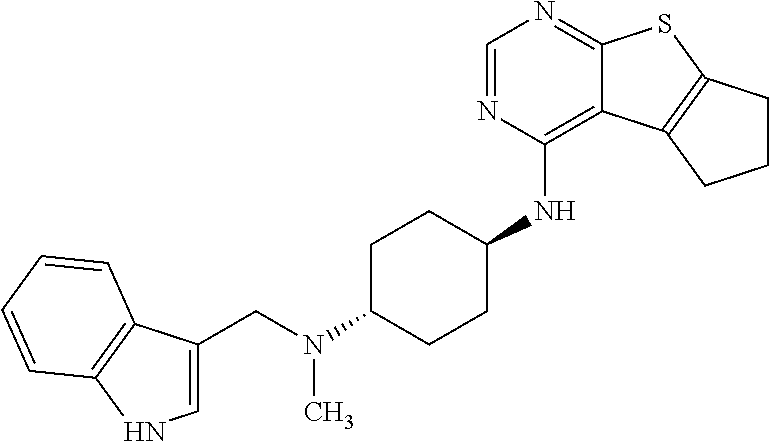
C1=NC(NC2CCC(N(CC3=CNC4=C3C=CC=C4)C)CC2)=C2C(=N1)SC1=C2CCC1
